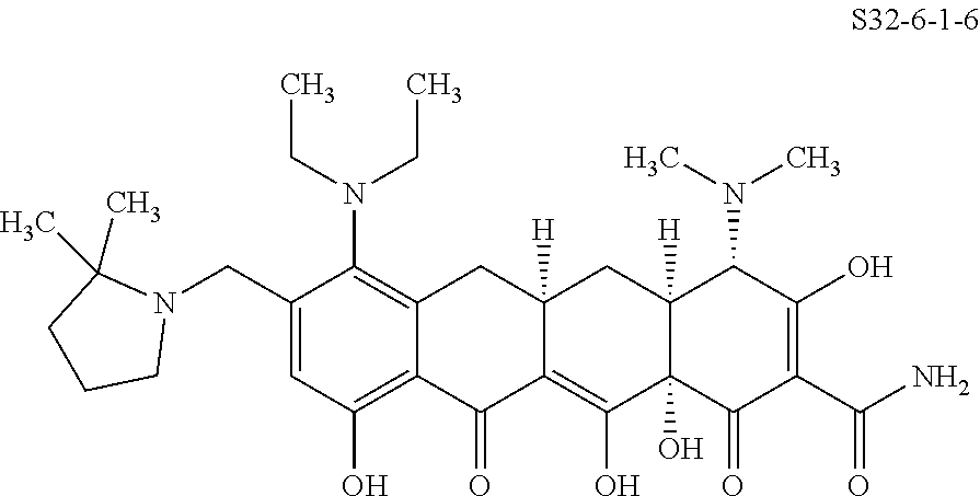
C1(CN2C(C)(C)CCC2)=CC(O)=C2C(=C1N(CC)CC)CC1([H])C(=C(O)C3(O)C([H])(C1)C(N(C)C)C(O)=C(C(N)=O)C3=O)C2=O
